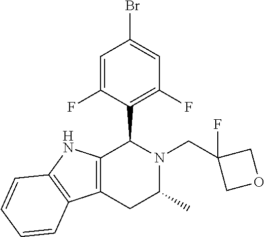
C12=C(CC(C)N(CC3(F)COC3)C1C1=C(F)C=C(Br)C=C1F)C1=C(N2)C=CC=C1
